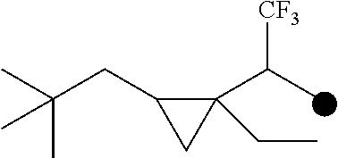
C1(C(C)[CF3])(CC)C(CC(C)(C)C)C1
